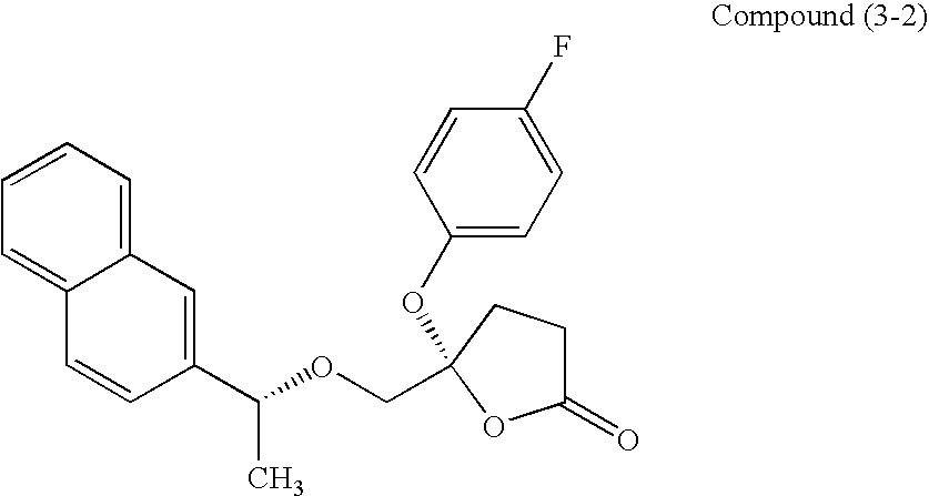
C12=CC=CC=C1C=CC(C(C)OCC1(OC3=CC=C(F)C=C3)CCC(=O)O1)=C2
